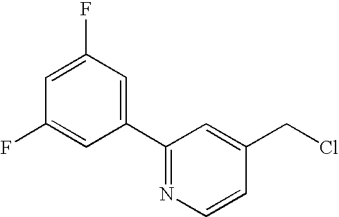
C1=C(F)C=C(F)C=C1C1=NC=CC(CCl)=C1
